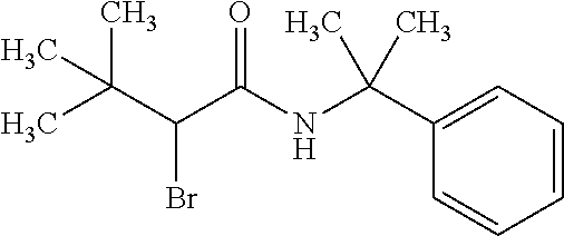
C1=CC=C(C(NC(C(C(C)(C)C)Br)=O)(C)C)C=C1
